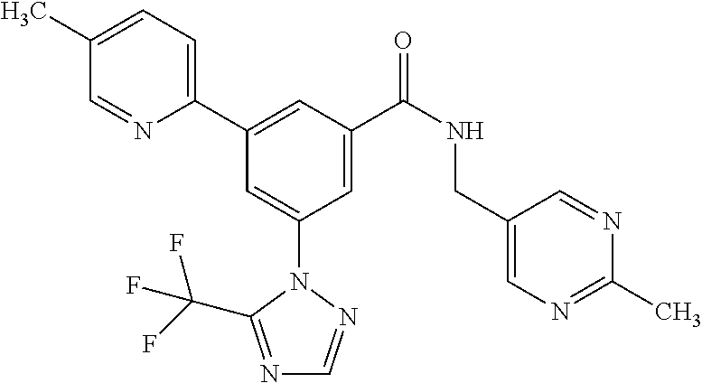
C1(C2=CC(C(NCC3=CN=C(C)N=C3)=O)=CC(N3N=CN=C3C(F)(F)F)=C2)=CC=C(C)C=N1
